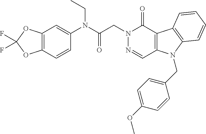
C12=C(OC(F)(F)O1)C=C(N(CC)C(=O)CN1N=CC3=C(C1=O)C1=C(N3CC3=CC=C(OC)C=C3)C=CC=C1)C=C2
